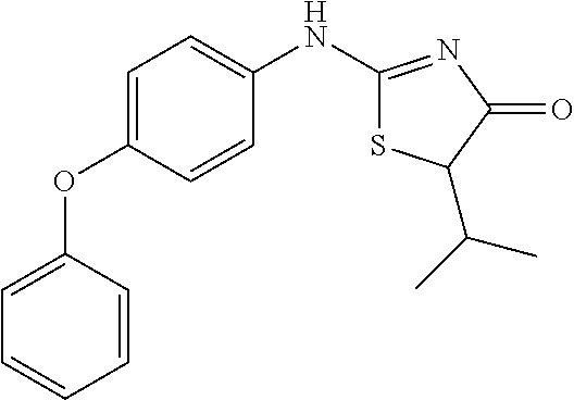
C1(NC2=NC(=O)C(C(C)C)S2)=CC=C(OC2=CC=CC=C2)C=C1
